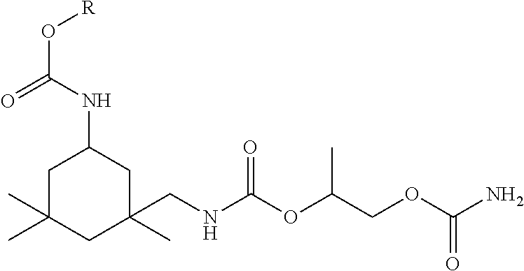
C1C(C)(C)CC(C)(CNC(OC(COC(=O)N)C)=O)CC1NC(=O)O[R]
